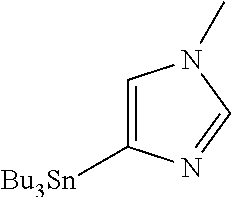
C1=C([Bu3Sn])N=CN1C
